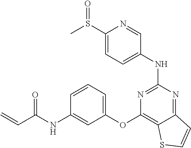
S(C1=CC=C(NC2=NC(OC3=CC=CC(NC(C=C)=O)=C3)=C3C(=N2)C=CS3)C=N1)(C)=O
